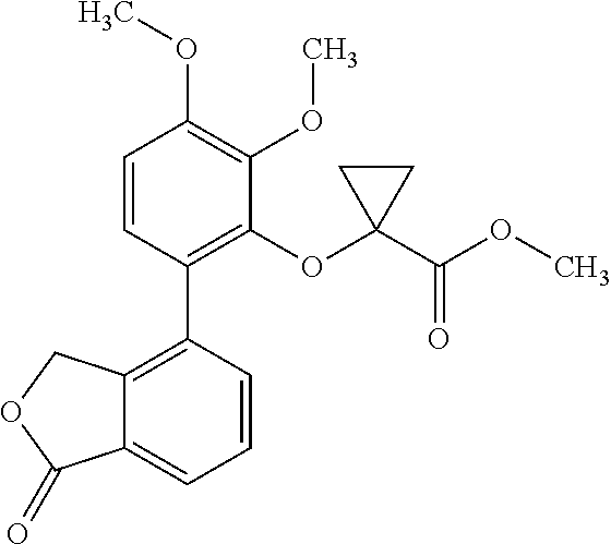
C12=C(C3=C(OC4(C(OC)=O)CC4)C(OC)=C(OC)C=C3)C=CC=C1C(=O)OC2
